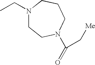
CCN1CCN(C(=O)C[Me])CCC1
